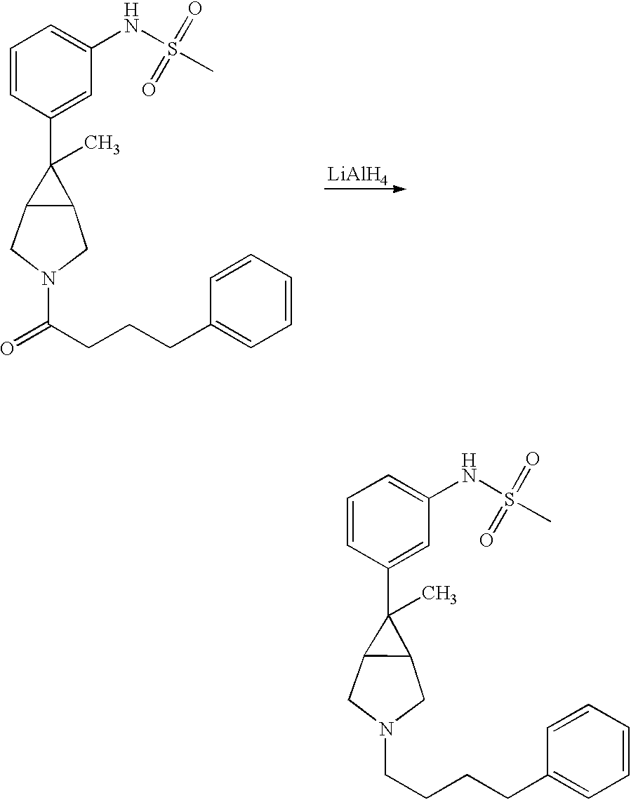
[LiAlH4].C1=CC(C2(C)C3C2CN(C(CCCC2=CC=CC=C2)=O)C3)=CC(NS(C)(=O)=O)=C1.C1=CC(C2(C)C3C2CN(CCCCC2=CC=CC=C2)C3)=CC(NS(C)(=O)=O)=C1
